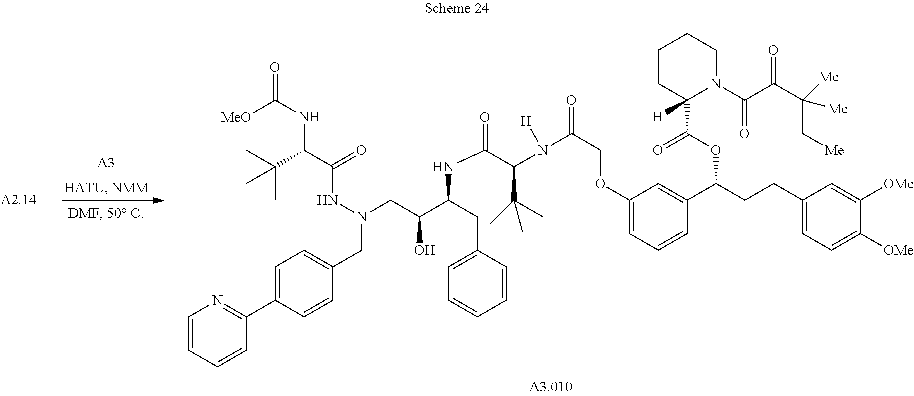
[A3].O(C(=O)C1([H])CCCCN1C(C(C([Me])(C[Me])[Me])=O)=O)C(CCC1=CC=C([OMe])C([OMe])=C1)C1=CC(OCC(N([H])C(C(NC(CC2=CC=CC=C2)C(O)CN(CC2=CC=C(C3=NC=CC=C3)C=C2)NC(=O)C(NC([MeO])=O)C(C)(C)C)=O)C(C)(C)C)=O)=CC=C1
